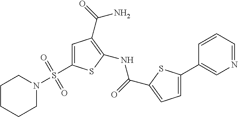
C1=C(S(N2CCCCC2)(=O)=O)SC(NC(=O)C2=CC=C(C3=CN=CC=C3)S2)=C1C(=O)N
